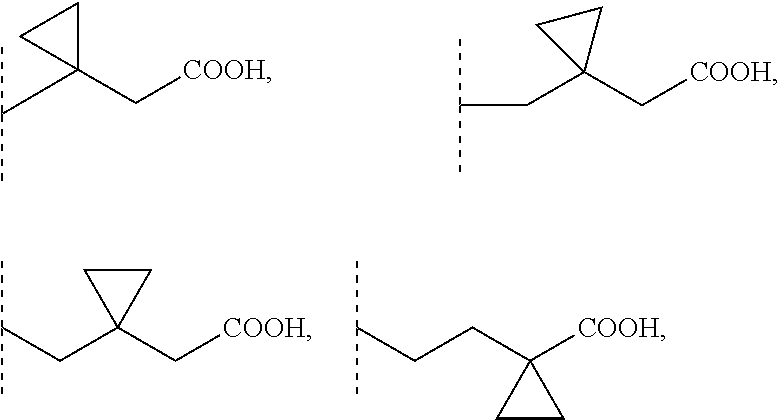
C(C1(C[COOH])CC1)(C)C.C1(C[COOH])(CC(C)C)CC1.C1(C[COOH])(CC(C)C)CC1.C(C1([COOH])CC1)CC(C)C
